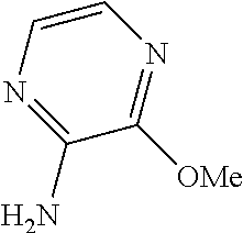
C1=CN=C(N)C([OMe])=N1
